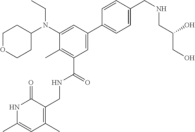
C1OCCC(N(C2=CC(C3=CC=C(CNCC(CO)O)C=C3)=CC(C(NCC3=C(C)C=C(C)NC3=O)=O)=C2C)CC)C1
